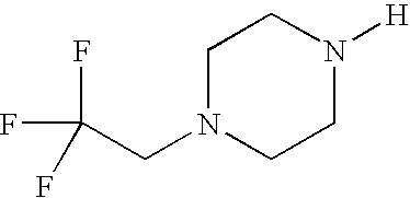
C1N(CC(F)(F)F)CCN([H])C1
